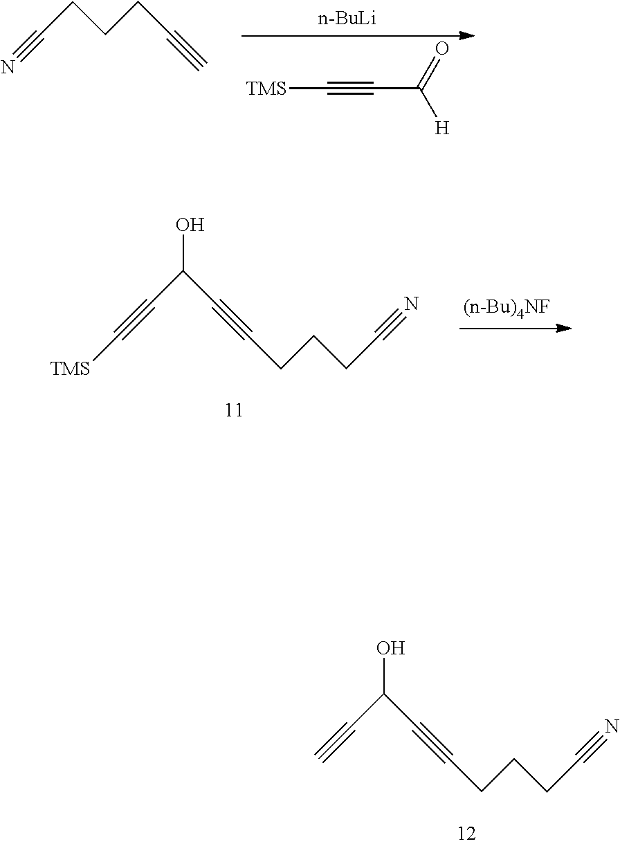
N#CCCCC#C.[n-BuLi].[TMS]C#CC([H])=O.C(#CC(C#CCCCC#N)O)[TMS].C#CC(C#CCCCC#N)O
